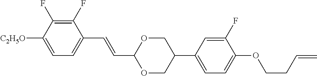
C1(F)=C(F)C([C2H5O])=CC=C1C=CC1OCC(C2=CC=C(OCCC=C)C(F)=C2)CO1
